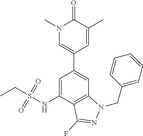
C1=C(C2=CC3=C(C(NS(CC)(=O)=O)=C2)C(F)=NN3CC2=CC=CC=C2)C=C(C)C(=O)N1C
